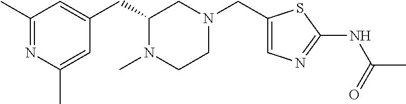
C1(CC2N(C)CCN(CC3=CN=C(NC(C)=O)S3)C2)=CC(C)=NC(C)=C1
